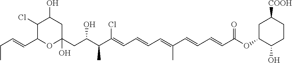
C(C1OC(CC(C(C(=CC=CC=C(C=CC=CC(OC2C(O)CCC([COOH])C2)=O)C)Cl)C)O)(O)CC(O)C1Cl)=CCC
